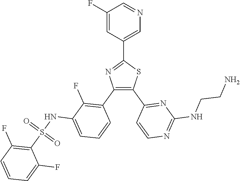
C1=C(C2=NC(C3=C(F)C(NS(C4=C(F)C=CC=C4F)(=O)=O)=CC=C3)=C(C3=NC(NCCN)=NC=C3)S2)C=C(F)C=N1
